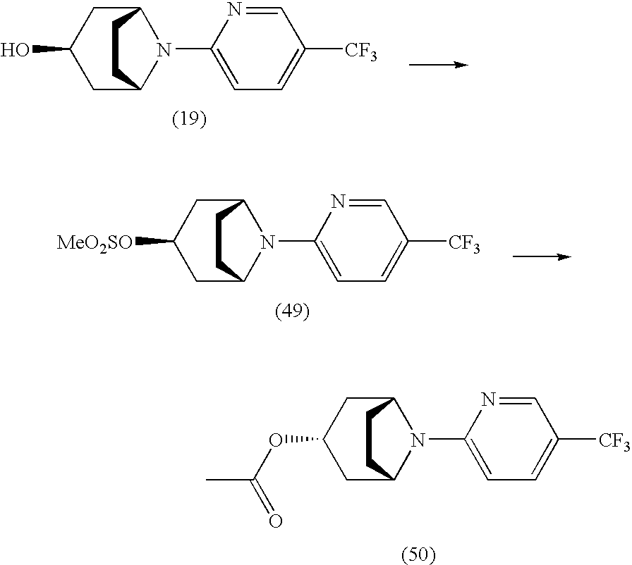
C1C(O)CC2N(C3=CC=C([CF3])C=N3)C1CC2.C1C([MeO2SO])CC2N(C3=CC=C([CF3])C=N3)C1CC2.C1C(OC(C)=O)CC2N(C3=CC=C([CF3])C=N3)C1CC2
